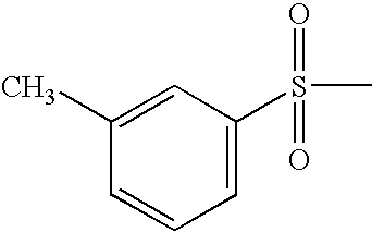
C1=CC=C(S(=O)(=O)C)C=C1C
